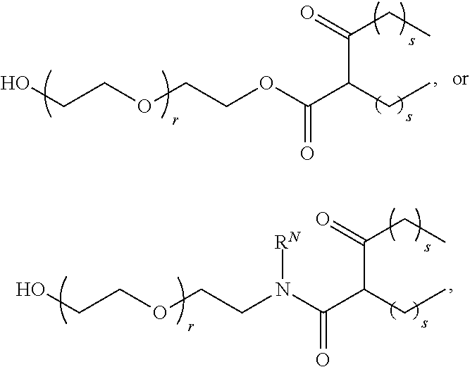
C(COCCOC(C(CC)C(CC)=O)=O)O.C(COCCN(C(C(CC)C(CC)=O)=O)[RN])O
